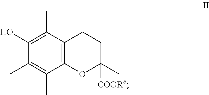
C1(C)=C(O)C(C)=C(C)C2=C1CCC(C)([COOR6])O2
